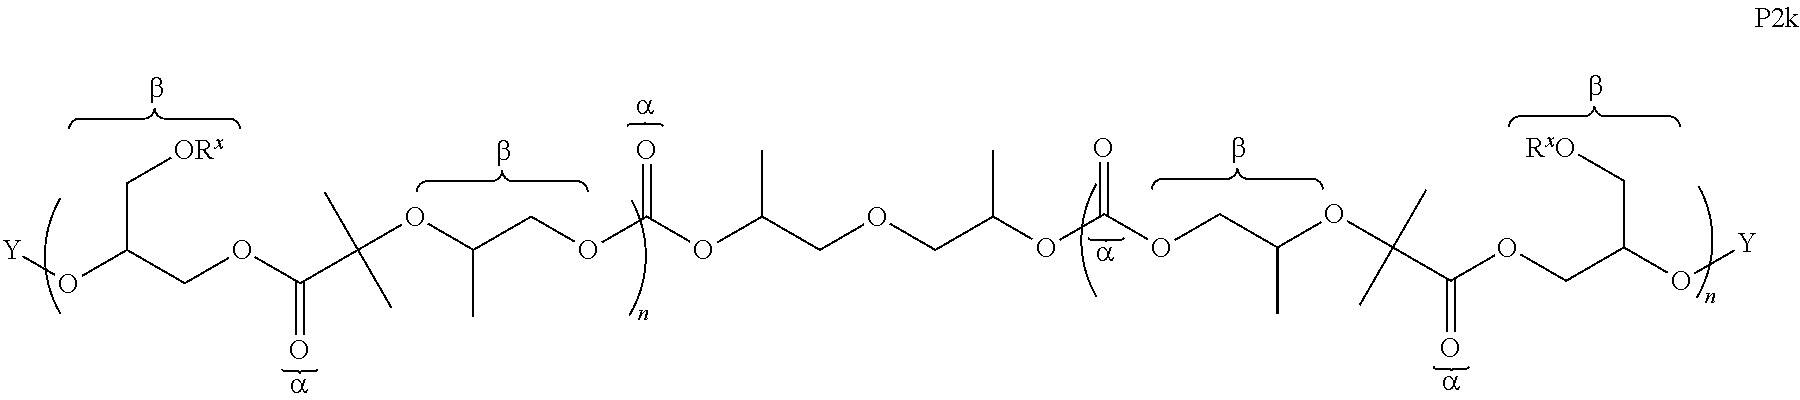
O(C(COC(C(OC(COC(OC(COCC(OC(OCC(OC(C(OCC(O[Y])C[RxO])=O)(C)C)C)=O)C)C)=O)C)(C)C)=O)C[ORx])[Y]
